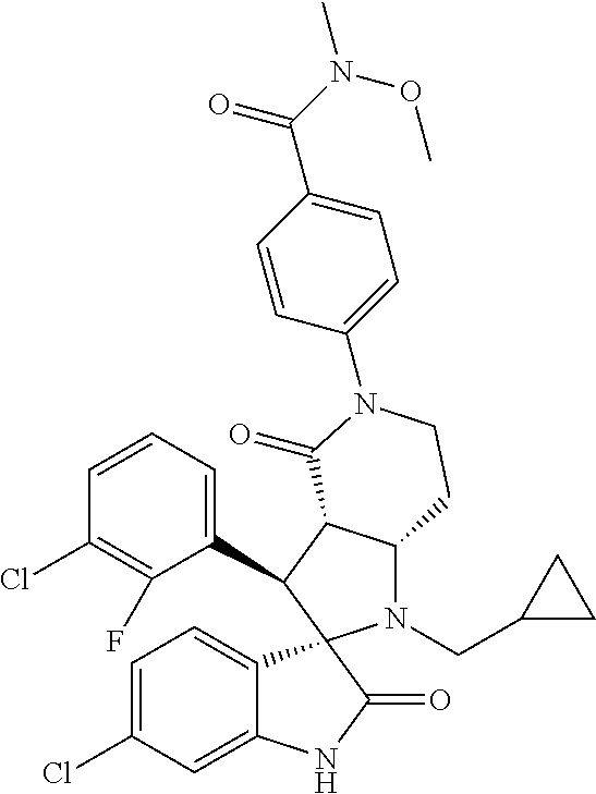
C1(C2C3C(N(CC4CC4)C24C2=CC=C(Cl)C=C2NC4=O)CCN(C2=CC=C(C(N(OC)C)=O)C=C2)C3=O)=CC=CC(Cl)=C1F
